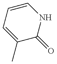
C1(C)=CC=CNC1=O
